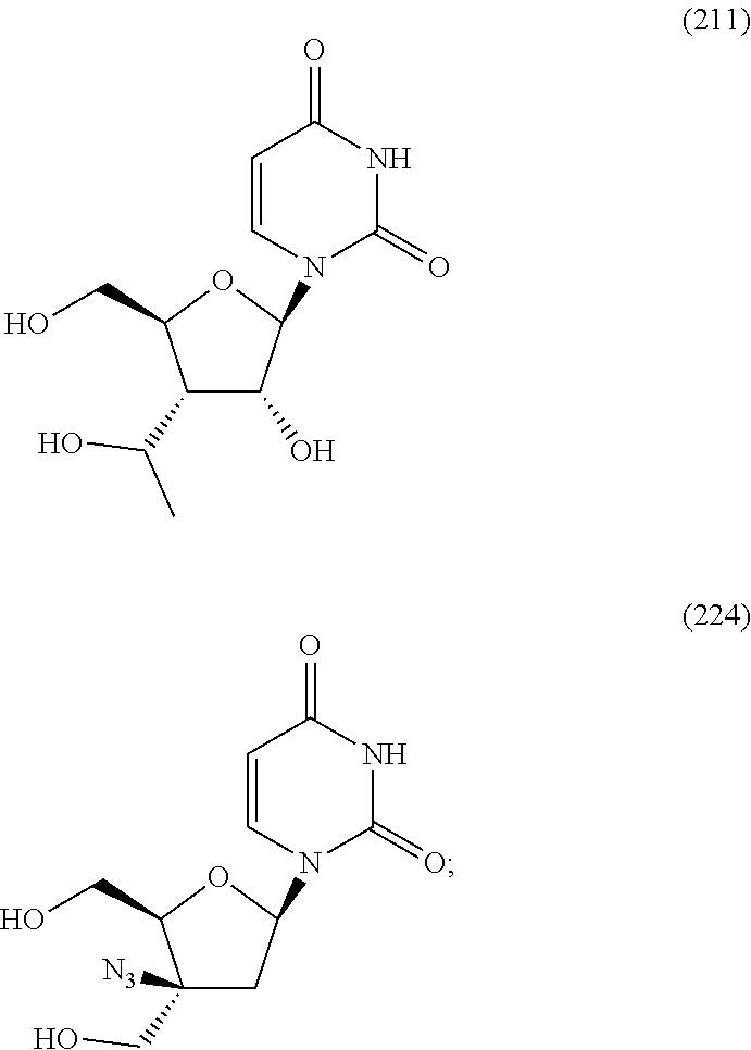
C1(C(C)O)C(O)C(N2C(=O)NC(=O)C=C2)OC1CO.C1(CO)([N3])CC(N2C(=O)NC(=O)C=C2)OC1CO
